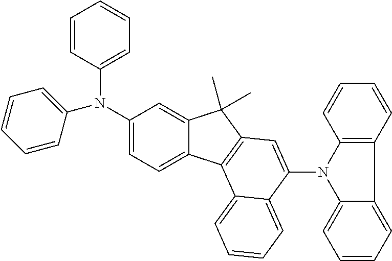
C1=CC(N(C2=CC=C3C(=C2)C(C)(C)C2=C3C3=CC=CC=C3C(N3C4=C(C=CC=C4)C4=CC=CC=C34)=C2)C2=CC=CC=C2)=CC=C1
